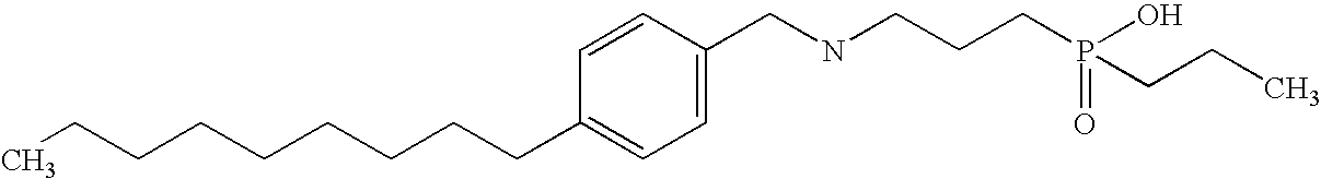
C(C1=CC=C(CNCCCP(O)(=O)CCC)C=C1)CCCCCCCC
